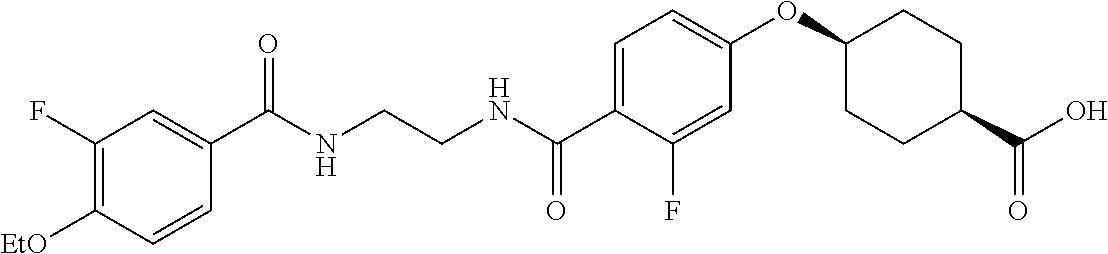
C1(C(NCCNC(C2=CC=C(OC3CCC(C(O)=O)CC3)C=C2F)=O)=O)=CC(F)=C([EtO])C=C1
